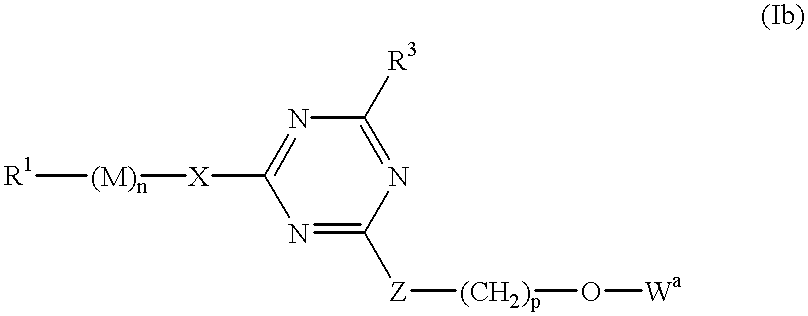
[R1][(M)n][X]C1=NC([R3])=NC([Z][(CH2)p]O[Wa])=N1
